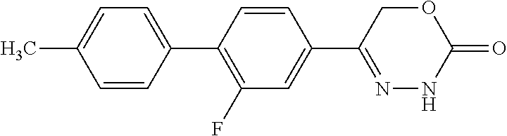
C1(C2=CC=C(C)C=C2)=C(F)C=C(C2=NNC(=O)OC2)C=C1
